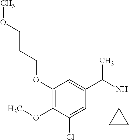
C1(OCCCOC)=C(OC)C(Cl)=CC(C(NC2CC2)C)=C1
